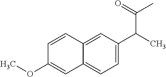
C1=C(C(C)C(=O)C)C=C2C(=C1)C=C(OC)C=C2
